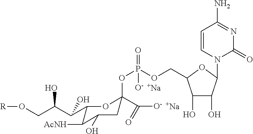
[Na].[Na].C1(O)C(O)C(N2C(=O)N=C(N)C=C2)OC1COP(OC1(C([O-])=O)CC(O)C([AcNH])C(C(C(CO[R])O)O)O1)([O-])=O
